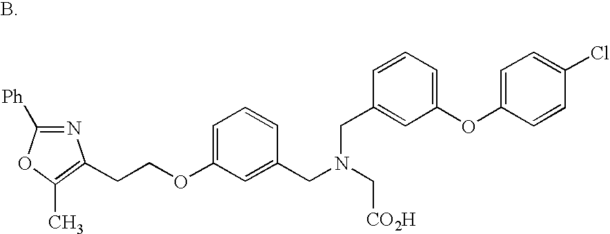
N1=C([Ph])OC(C)=C1CCOC1=CC=CC(CN(CC2=CC(OC3=CC=C(Cl)C=C3)=CC=C2)C[CO2H])=C1
